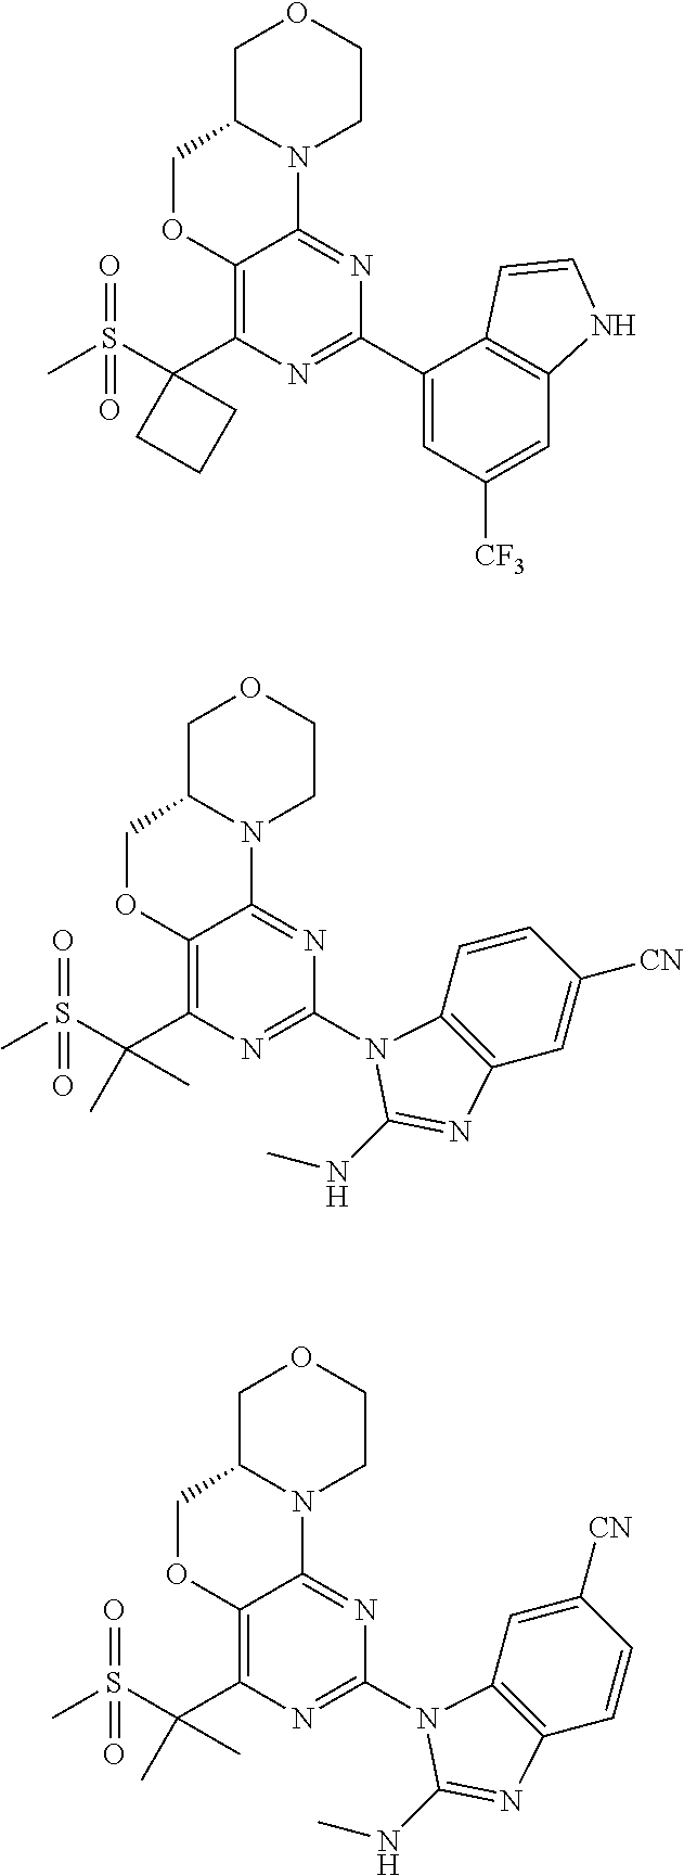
C1C2N(CCO1)C1=NC(C3=CC([CF3])=CC4=C3C=CN4)=NC(C3(S(=O)(=O)C)CCC3)=C1OC2.C1C2N(CCO1)C1=NC(N3C4=C(C=C([CN])C=C4)N=C3NC)=NC(C(S(=O)(=O)C)(C)C)=C1OC2.C1C2N(CCO1)C1=NC(N3C4=C(C=CC([CN])=C4)N=C3NC)=NC(C(S(=O)(=O)C)(C)C)=C1OC2
